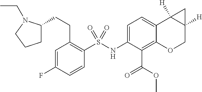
C1=C(NS(C2=C(CCC3CCCN3CC)C=C(F)C=C2)(=O)=O)C(C(OC)=O)=C2C(=C1)C1([H])C([H])(CO2)C1
